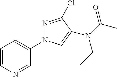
C1=CN=CC(N2N=C(Cl)C(N(C(C)=O)CC)=C2)=C1
